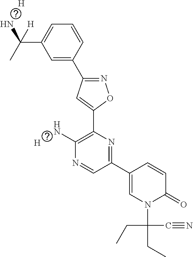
C1=C(C2=NOC(C3=C(N)N=CC(C4=CN(C(CC)(CC)C#N)C(=O)C=C4)=N3)=C2)C=CC=C1C(N)(C)[H].[H].[H]
